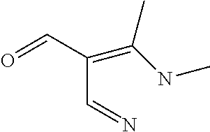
C(C=N)(C=O)=C(NC)C
